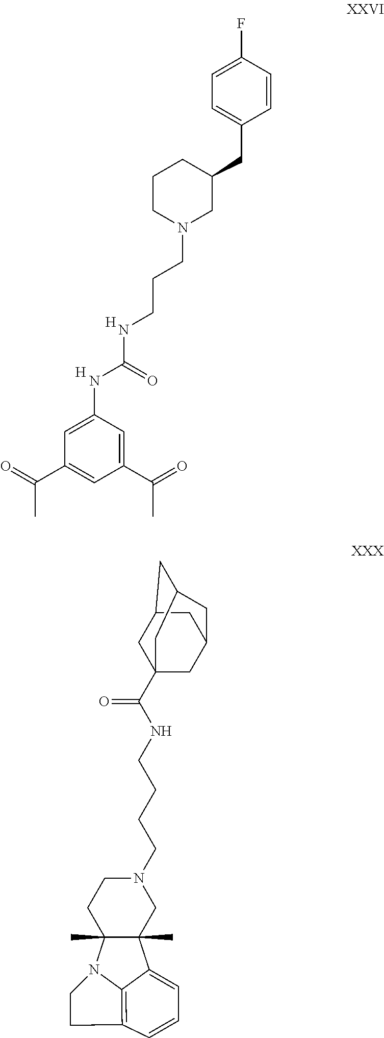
C1=C(NC(=O)NCCCN2CC(CC3=CC=C(F)C=C3)CCC2)C=C(C(=O)C)C=C1C(C)=O.[H].[H].C1N(CCCCNC(C23CC4CC(C2)CC(C4)C3)=O)CCC2(C)C1(C)C1=CC=CC3=C1N2CC3
